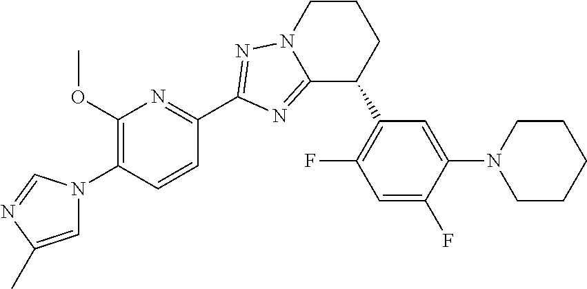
C1(OC)=C(N2C=C(C)N=C2)C=CC(C2=NN3C(=N2)C(C2=C(F)C=C(F)C(N4CCCCC4)=C2)CCC3)=N1
